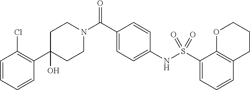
C1(O)(C2=C(Cl)C=CC=C2)CCN(C(C2=CC=C(NS(C3=CC=CC4=C3OCCC4)(=O)=O)C=C2)=O)CC1
